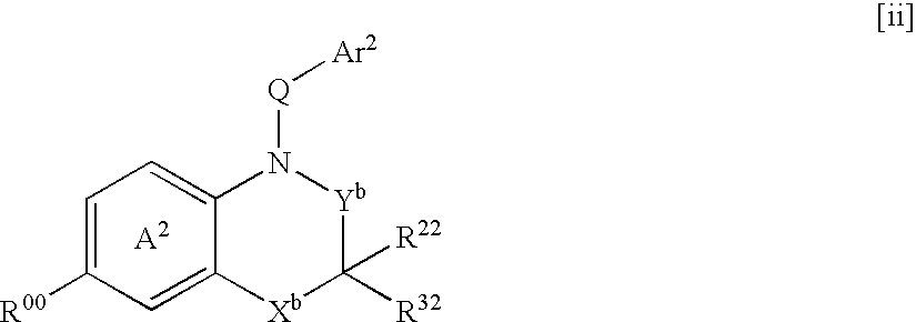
C1=C2C(=CC=C1[R00])N([Q][Ar2])[Yb]C([R32])([R22])[Xb]2
